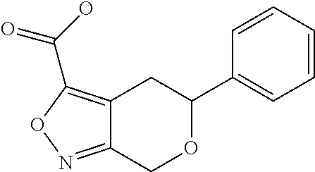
C12=C(C(O)=O)ON=C1COC(C1=CC=CC=C1)C2
